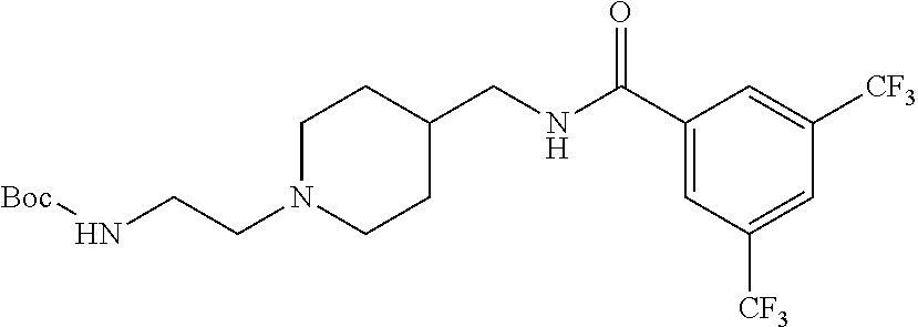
C1N(CCN[Boc])CCC(CNC(C2=CC([CF3])=CC([CF3])=C2)=O)C1
